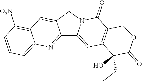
C1=CC=C2C(=C1[O2N])C=C1C(=N2)C2=CC3=C(C(=O)N2C1)COC(=O)C3(CC)O
